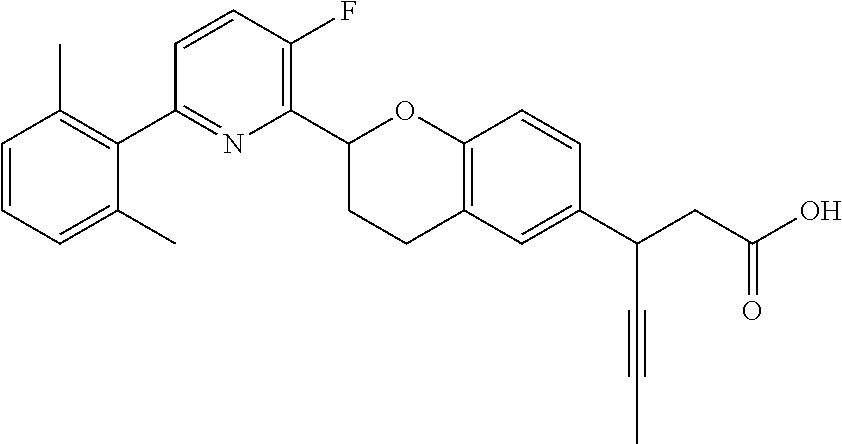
C1(C2CCC3=C(O2)C=CC(C(CC(O)=O)C#CC)=C3)=C(F)C=CC(C2=C(C)C=CC=C2C)=N1
